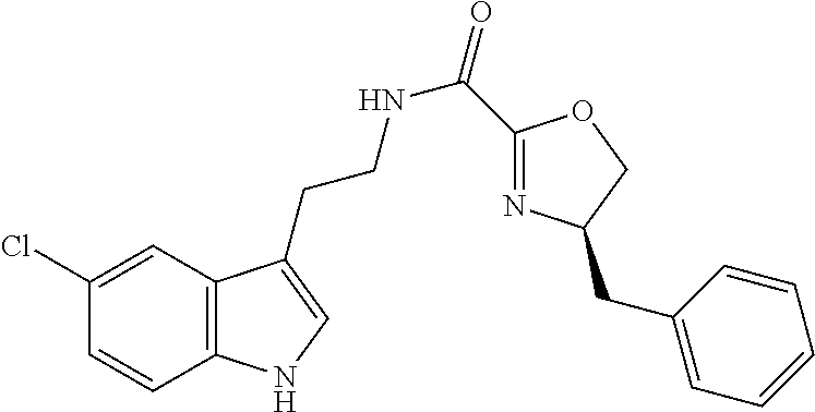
N(CCC1=CNC2=C1C=C(Cl)C=C2)C(=O)C1=NC(CC2=CC=CC=C2)CO1
